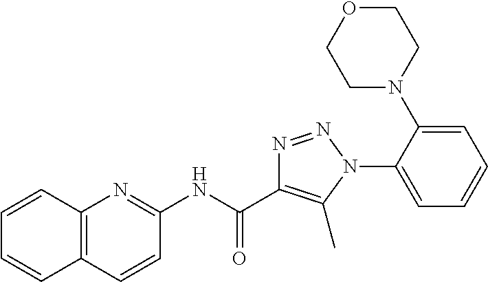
C1(NC(C2=C(C)N(C3=CC=CC=C3N3CCOCC3)N=N2)=O)=NC2=C(C=C1)C=CC=C2
